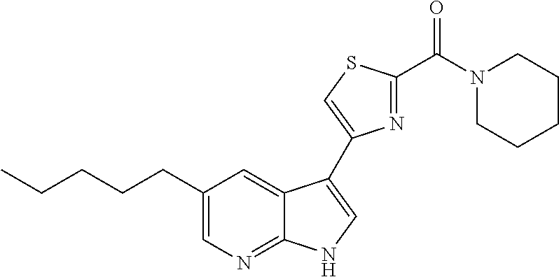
C1=C(CCCCC)C=C2C(=N1)NC=C2C1=CSC(C(N2CCCCC2)=O)=N1
